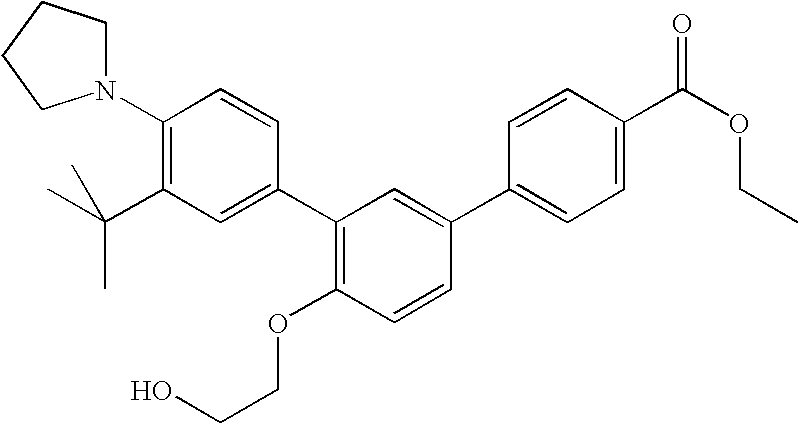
C1(N2CCCC2)=C(C(C)(C)C)C=C(C2=C(OCCO)C=CC(C3=CC=C(C(OCC)=O)C=C3)=C2)C=C1
